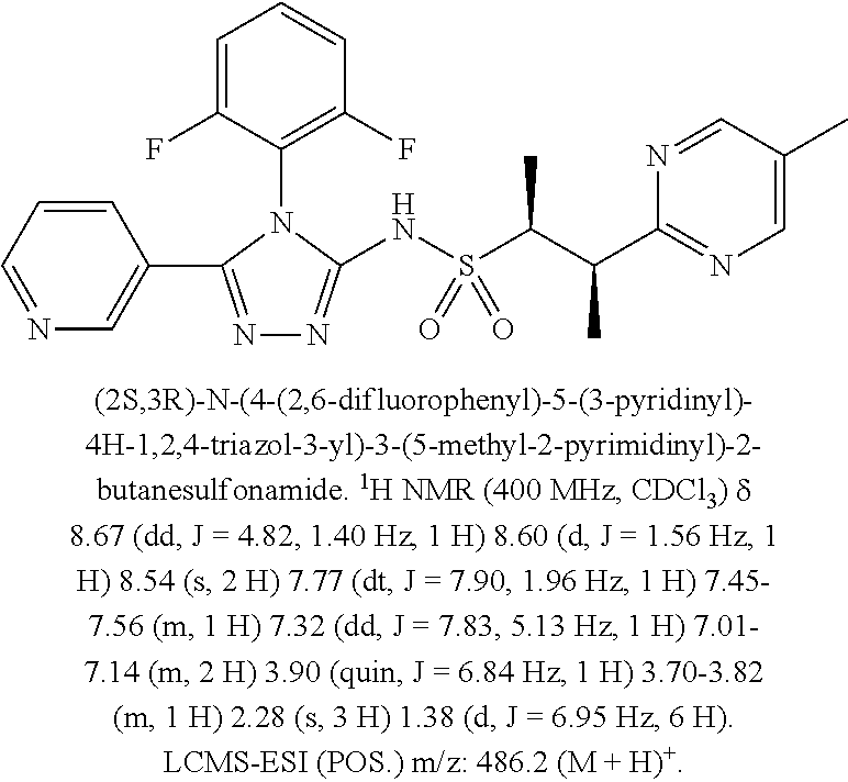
C1=C(F)C(N2C(NS(C(C(C3=NC=C(C)C=N3)C)C)(=O)=O)=NN=C2C2=CN=CC=C2)=C(F)C=C1
